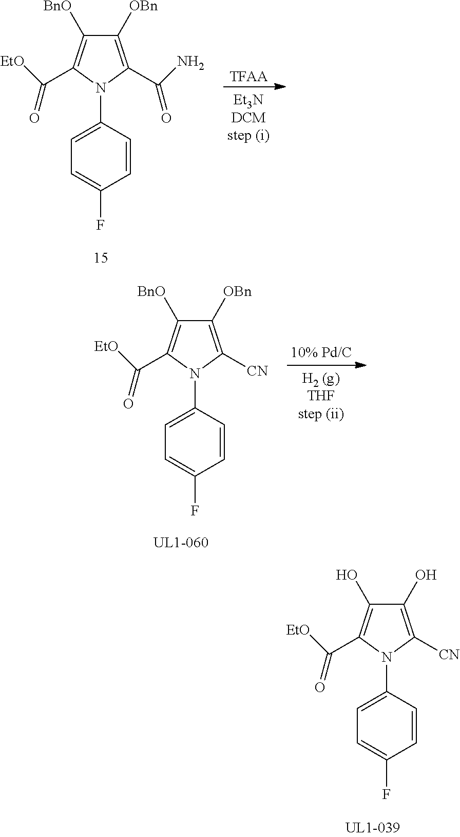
C1([OBn])=C(C(N)=O)N(C2=CC=C(F)C=C2)C(C([EtO])=O)=C1[BnO].[TFAA].C1([OBn])=C([CN])N(C2=CC=C(F)C=C2)C(C([EtO])=O)=C1[BnO].C1(O)=C([CN])N(C2=CC=C(F)C=C2)C(C([EtO])=O)=C1O
